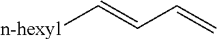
[n-hexyl]C=CC=C
